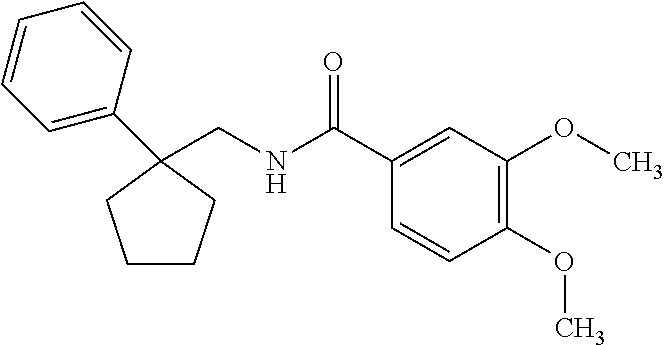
C1CCC(C2=CC=CC=C2)(CNC(C2=CC(OC)=C(OC)C=C2)=O)C1
